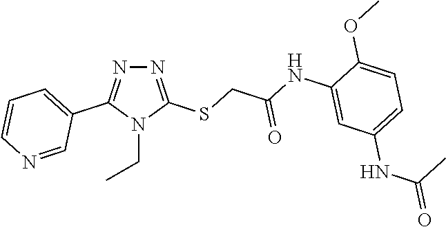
N1=C(SCC(=O)NC2=CC(NC(=O)C)=CC=C2OC)N(CC)C(C2=CC=CN=C2)=N1
